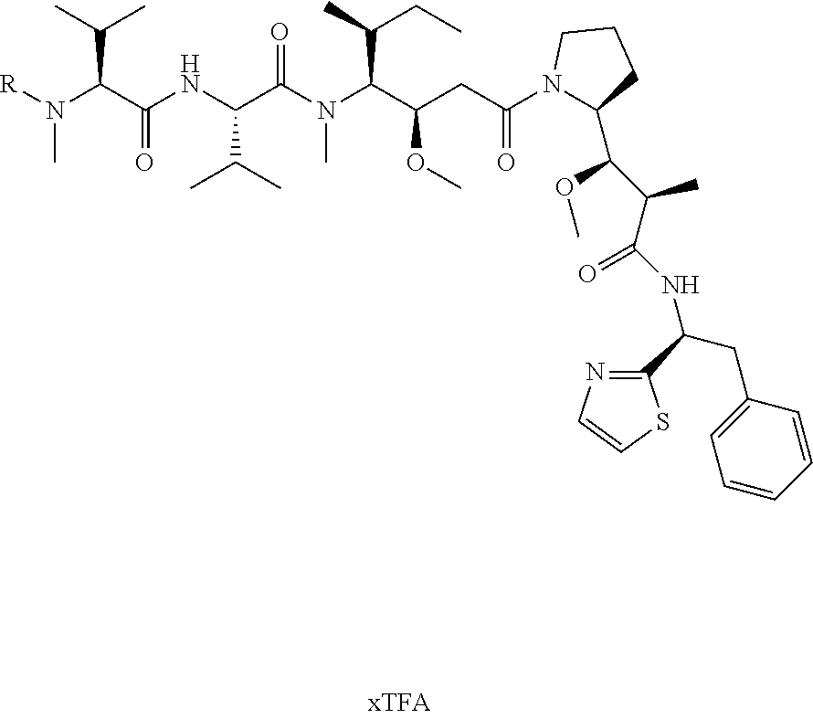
CN([R])C(C(=O)NC(C(C)C)C(N(C)C(C(OC)CC(=O)N1C(C(C(C(NC(C2=NC=CS2)CC2=CC=CC=C2)=O)C)OC)CCC1)C(C)CC)=O)C(C)C
